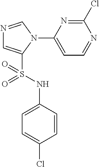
N1=CN(C2=CC=NC(Cl)=N2)C(S(NC2=CC=C(Cl)C=C2)(=O)=O)=C1
